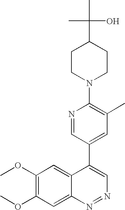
C1CN(C2=C(C)C=C(C3=CN=NC4=CC(OC)=C(OC)C=C34)C=N2)CCC1C(C)(O)C
